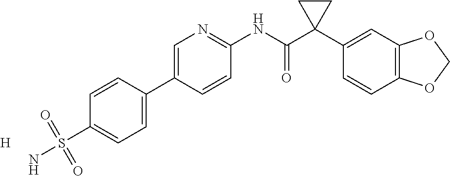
C1=C(C2=CC=C(S(N)(=O)=O)C=C2)C=CC(NC(C2(C3=CC4=C(C=C3)OCO4)CC2)=O)=N1.[H]
